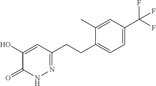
N1=C(CCC2=CC=C(C(F)(F)F)C=C2C)C=C(O)C(=O)N1
